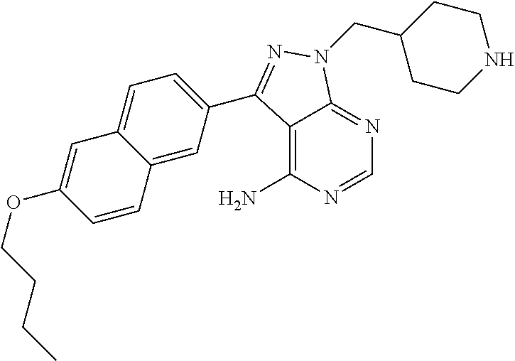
C12=C(N)N=CN=C1N(CC1CCNCC1)N=C2C1=CC=C2C(=C1)C=CC(OCCCC)=C2
